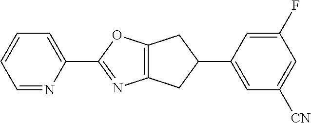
C1=NC(C2=NC3=C(O2)CC(C2=CC([CN])=CC(F)=C2)C3)=CC=C1
